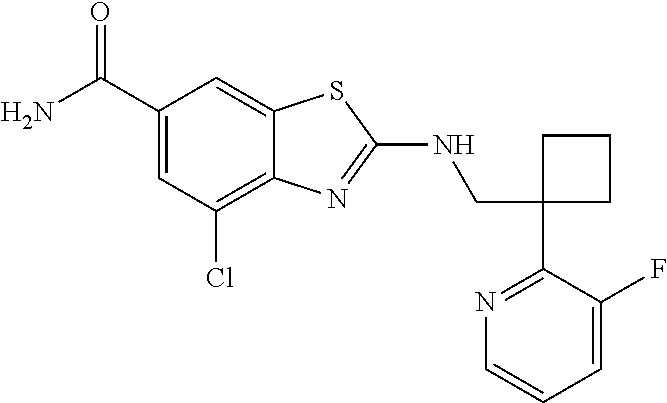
C1(CNC2=NC3=C(Cl)C=C(C(N)=O)C=C3S2)(C2=NC=CC=C2F)CCC1
